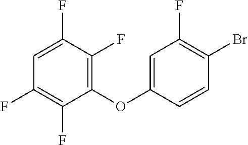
O(C1=CC(F)=C(Br)C=C1)C1=C(F)C(F)=CC(F)=C1F
